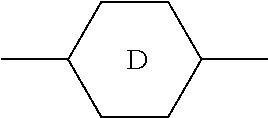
[D].C1CC(C)CCC1C
